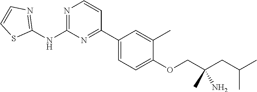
N1=C(NC2=NC=CS2)N=C(C2=CC=C(OCC(CC(C)C)(C)N)C(C)=C2)C=C1
